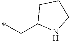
C(C)C1NCCC1
